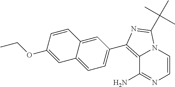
C12=C(C3=CC=C4C(=C3)C=CC(OCC)=C4)N=C(C(C)(C)C)N1C=CN=C2N
